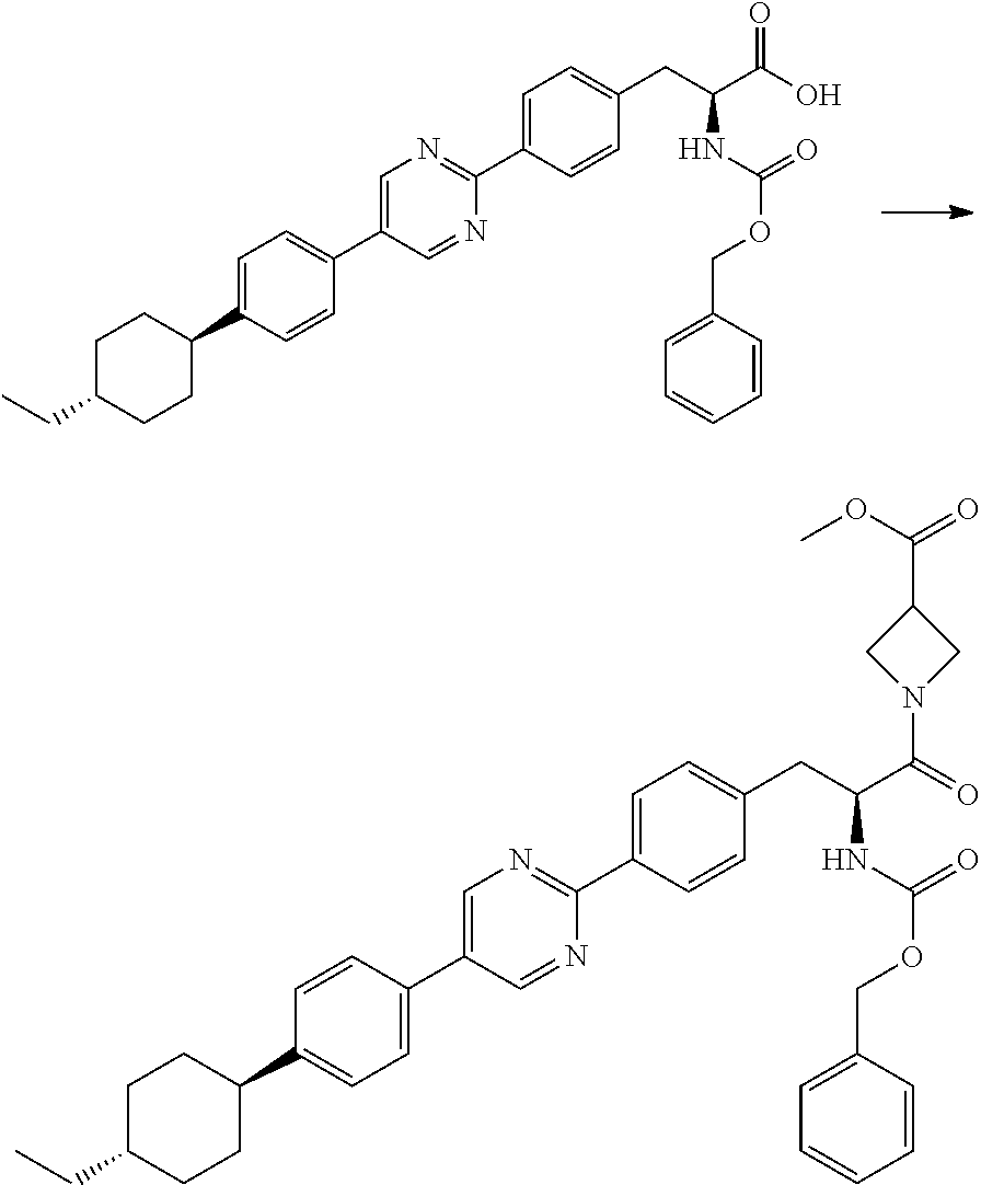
C1=C(C2CCC(CC)CC2)C=CC(C2=CN=C(C3=CC=C(CC(NC(OCC4=CC=CC=C4)=O)C(O)=O)C=C3)N=C2)=C1.C1=CC(C2=CN=C(C3=CC=C(CC(NC(OCC4=CC=CC=C4)=O)C(=O)N4CC(C(OC)=O)C4)C=C3)N=C2)=CC=C1C1CCC(CC)CC1
